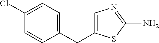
C1=CC(CC2=CN=C(N)S2)=CC=C1Cl
